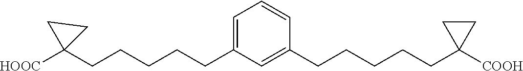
C1=C(CCCCCC2([HOOC])CC2)C=C(CCCCCC2([COOH])CC2)C=C1
